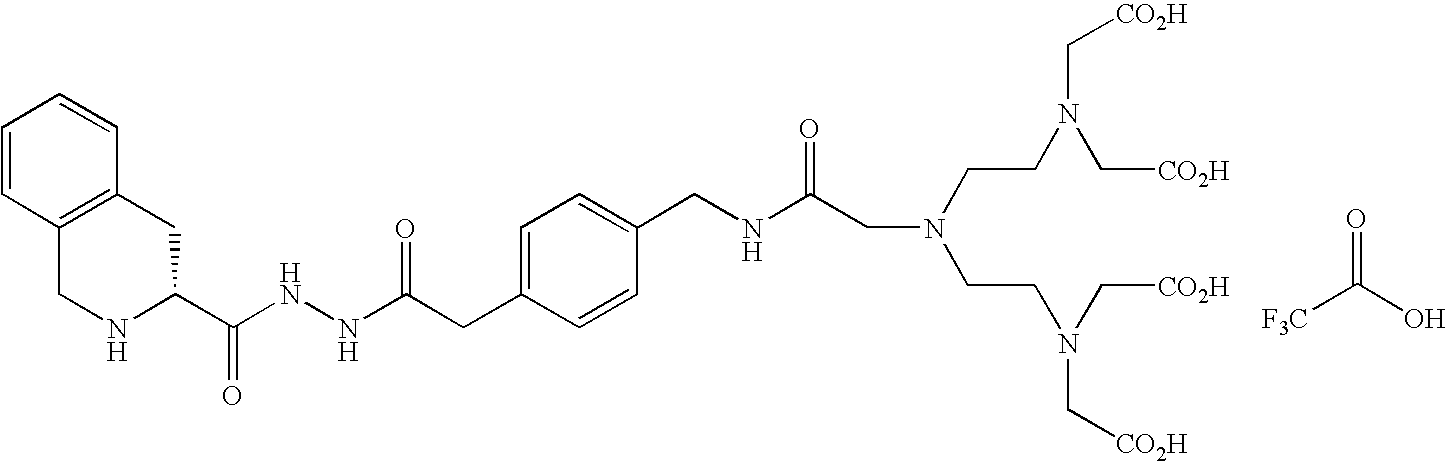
O=C(O)[F3C].C(NNC(CC1=CC=C(CNC(CN(CCN(C[CO2H])C[CO2H])CCN(C[CO2H])C[CO2H])=O)C=C1)=O)(=O)C1NCC2=C(C1)C=CC=C2
